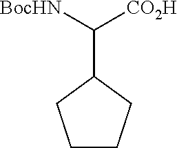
[BocHN]C([CO2H])C1CCCC1
